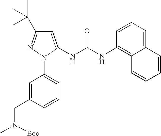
C1=C(CN(C)[Boc])C=CC=C1N1N=C(C(C)(C)C)C=C1NC(NC1=C2C(=CC=C1)C=CC=C2)=O
